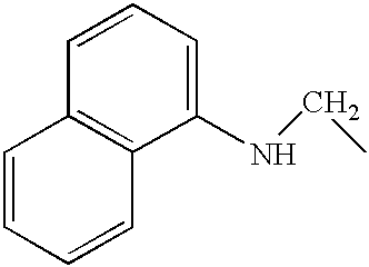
C1(NCC)=CC=CC2=C1C=CC=C2
